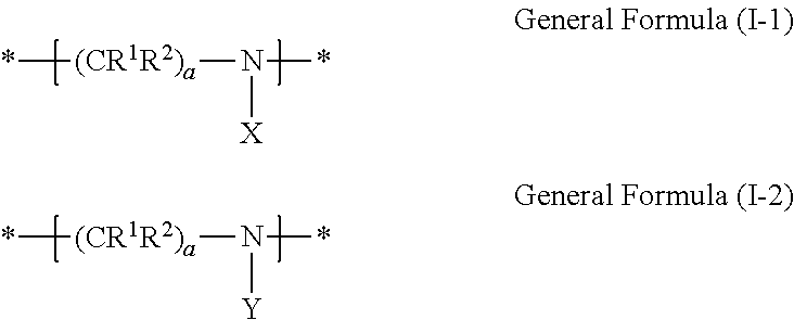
*[(CR1R2)a]N(*)[X].*[(CR1R2)a]N(*)[Y]
